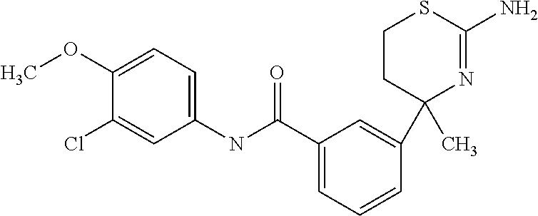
C1(NC(C2=CC=CC(C3(C)N=C(N)SCC3)=C2)=O)=CC=C(OC)C(Cl)=C1
